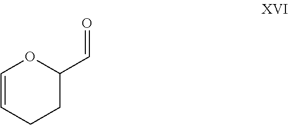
C1=CCCC(C=O)O1
